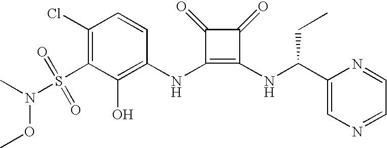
CN(S(C1=C(Cl)C=CC(NC2=C(NC(C3=CN=CC=N3)CC)C(=O)C2=O)=C1O)(=O)=O)OC
